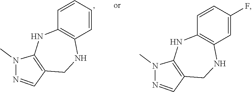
C1=CC2=C(C=C1F)NCC1=C(N2)N(C)N=C1.C1=CC2=C(C=C1)NCC1=C(N2)N(C)N=C1
